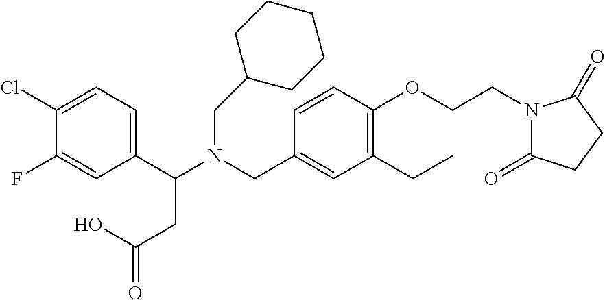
C1(C(N(CC2=CC(CC)=C(OCCN3C(=O)CCC3=O)C=C2)CC2CCCCC2)CC(=O)O)=CC=C(Cl)C(F)=C1
